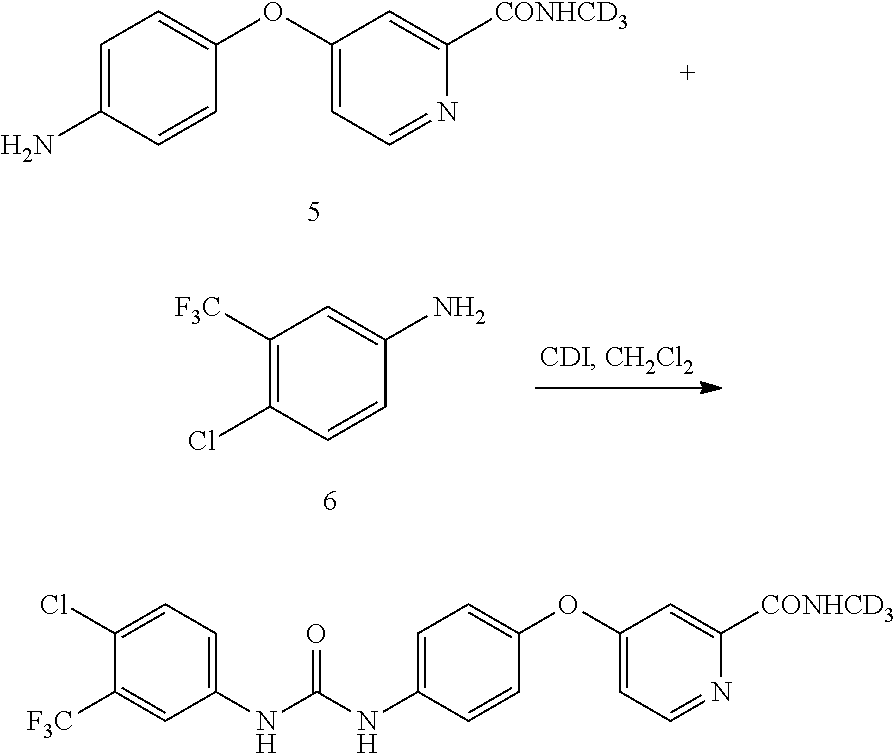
C1=C(N)C=CC(OC2=CC=NC([CONHCD3])=C2)=C1.C1([F3C])=C(Cl)C=CC(N)=C1.C1(NC(NC2=CC=C(OC3=CC=NC([CONHCD3])=C3)C=C2)=O)=CC=C(Cl)C([F3C])=C1
